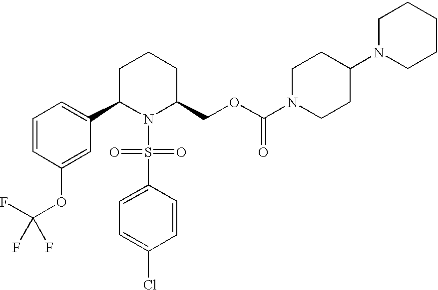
C1=CC(OC(F)(F)F)=CC(C2N(S(C3=CC=C(Cl)C=C3)(=O)=O)C(COC(N3CCC(N4CCCCC4)CC3)=O)CCC2)=C1
